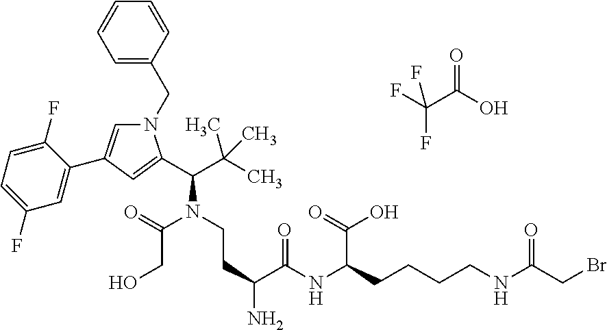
FC(F)(C(O)=O)F.N1(CC2=CC=CC=C2)C=C(C2=CC(F)=CC=C2F)C=C1C(C(C)(C)C)N(CCC(N)C(NC(CCCCNC(CBr)=O)C(=O)O)=O)C(=O)CO
